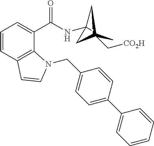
C1=CC2=C(C(C(NC3(C)CC(C[CO2H])(C)C3)=O)=C1)N(CC1=CC=C(C3=CC=CC=C3)C=C1)C=C2
